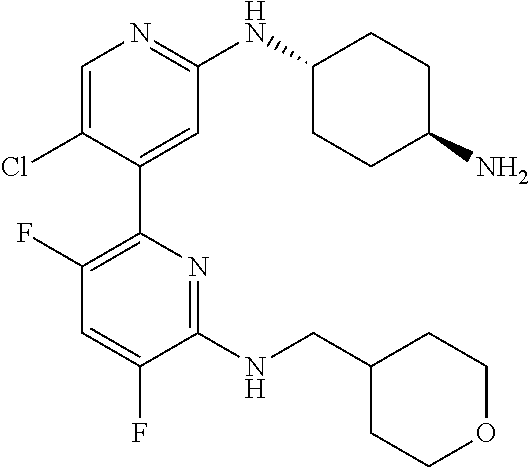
C1=C(Cl)C(C2=C(F)C=C(F)C(NCC3CCOCC3)=N2)=CC(NC2CCC(N)CC2)=N1
